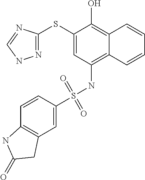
N1=C(SC2=CC(NS(=O)(=O)C3=CC4=C(C=C3)NC(=O)C4)=C3C(=C2O)C=CC=C3)N=CN1
